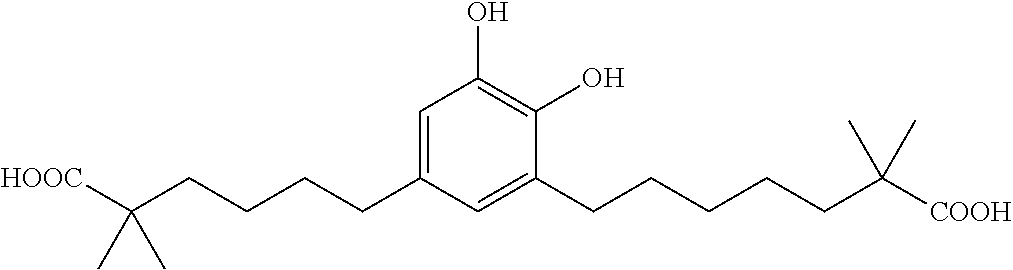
C1=C(CCCCC([HOOC])(C)C)C=C(CCCCCC([COOH])(C)C)C(O)=C1O
